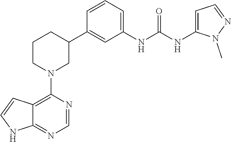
C12=C(N3CC(C4=CC(NC(NC5=CC=NN5C)=O)=CC=C4)CCC3)N=CN=C1NC=C2
